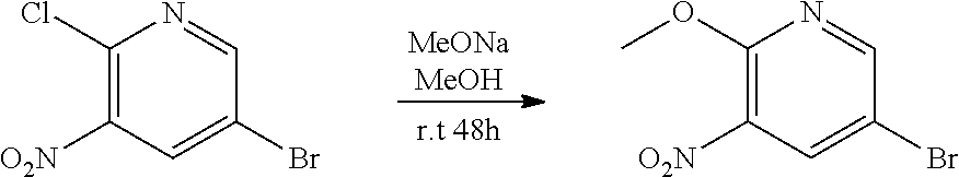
[MeONaMeOH].C1=NC(Cl)=C([O2N])C=C1Br.C1=NC(OC)=C([O2N])C=C1Br
